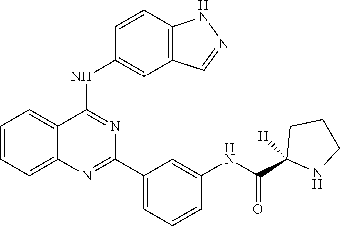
N(C(=O)C1([H])NCCC1)C1=CC(C2=NC3=CC=CC=C3C(NC3=CC4=C(NN=C4)C=C3)=N2)=CC=C1
